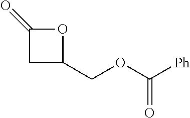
C1C(COC([Ph])=O)OC1=O
